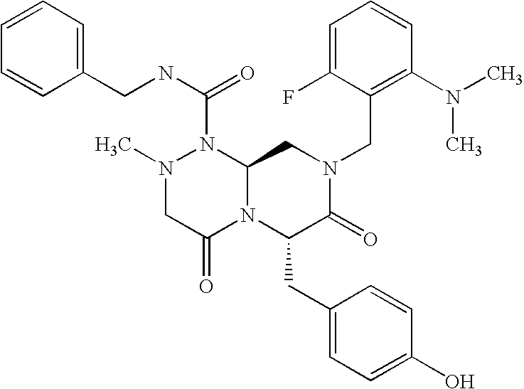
N1(C(NCC2=CC=CC=C2)=O)N(C)CC(=O)N2C1CN(CC1=C(N(C)C)C=CC=C1F)C(=O)C2CC1=CC=C(O)C=C1
